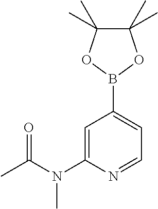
C1=C(N(C(C)=O)C)N=CC=C1B1OC(C)(C)C(C)(C)O1
